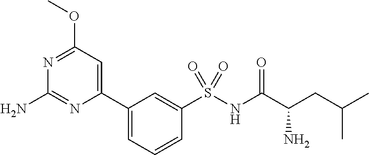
C1(C2=CC(OC)=NC(N)=N2)=CC=CC(S(NC(C(CC(C)C)N)=O)(=O)=O)=C1
